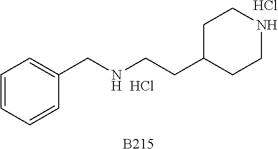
C1=CC=C(CNCCC2CCNCC2)C=C1.Cl.Cl.[B215]
